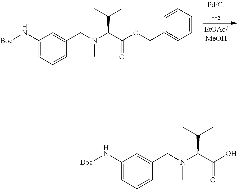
C1=C(N[Boc])C=C(CN(C(C(O)=O)C(C)C)C)C=C1.C1=C(N[Boc])C=C(CN(C(C(OCC2=CC=CC=C2)=O)C(C)C)C)C=C1
